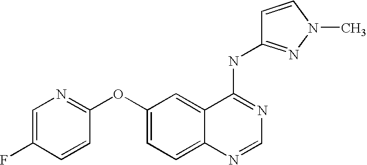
C1(OC2=CC=C3C(=C2)C(NC2=NN(C)C=C2)=NC=N3)=NC=C(F)C=C1
